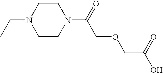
CCN1CCN(C(=O)COCC(O)=O)CC1
